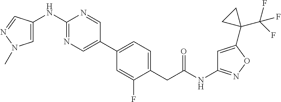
C1(C2=CN=C(NC3=CN(C)N=C3)N=C2)=CC=C(CC(NC2=NOC(C3(C(F)(F)F)CC3)=C2)=O)C(F)=C1
